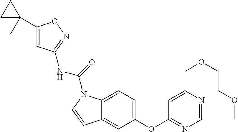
C1(C2(C)CC2)=CC(NC(=O)N2C3=CC=C(OC4=NC=NC(COCCOC)=C4)C=C3C=C2)=NO1
